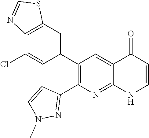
C12=C(C=C(C3=C(C4=NN(C)C=C4)N=C4C(=C3)C(=O)C=CN4)C=C1Cl)SC=N2
